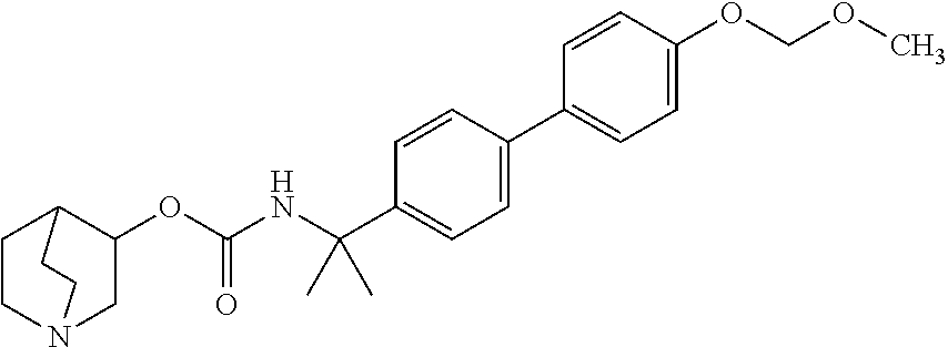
C1CN2CC(OC(NC(C3=CC=C(C4=CC=C(OCOC)C=C4)C=C3)(C)C)=O)C1CC2
